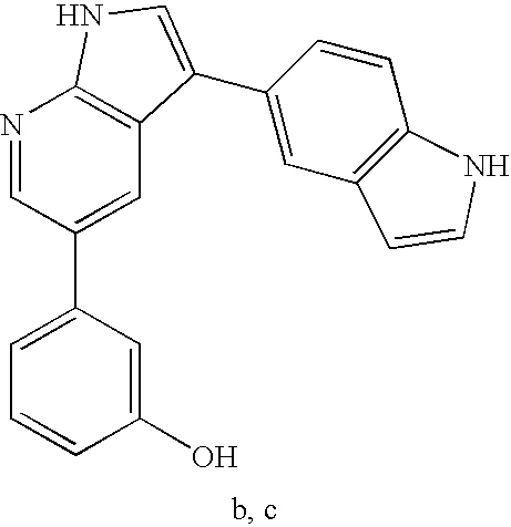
C1(O)=CC(C2=CC3=C(N=C2)NC=C3C2=CC3=C(C=C2)NC=C3)=CC=C1
